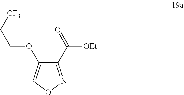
C1(C([OEt])=O)=NOC=C1OCC[CF3]
